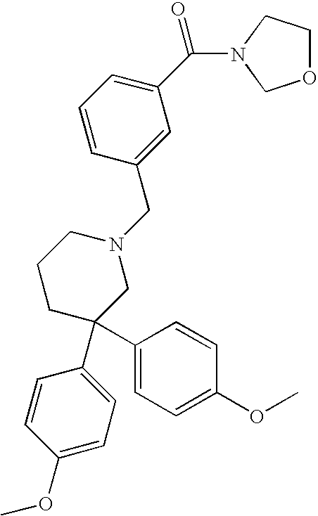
C1(C(N2COCC2)=O)=CC=CC(CN2CCCC(C3=CC=C(OC)C=C3)(C3=CC=C(OC)C=C3)C2)=C1
